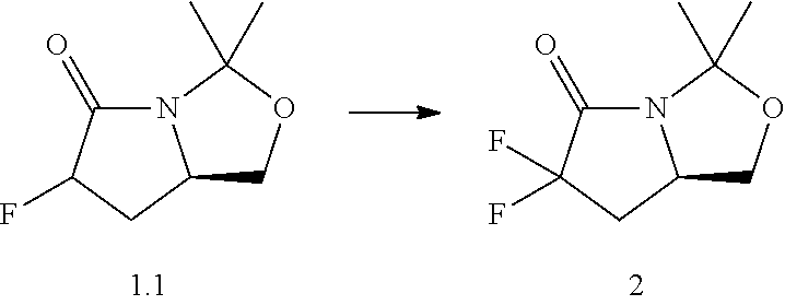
N12C(=O)C(F)CC1COC2(C)C.N12C(=O)C(F)(F)CC1COC2(C)C
